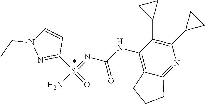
C1(S(=O)(=NC(NC2=C3C(=NC(C4CC4)=C2C2CC2)CCC3)=O)N)=NN(CC)C=C1
